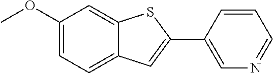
C1(OC)=CC=C2C(=C1)SC(C1=CN=CC=C1)=C2
